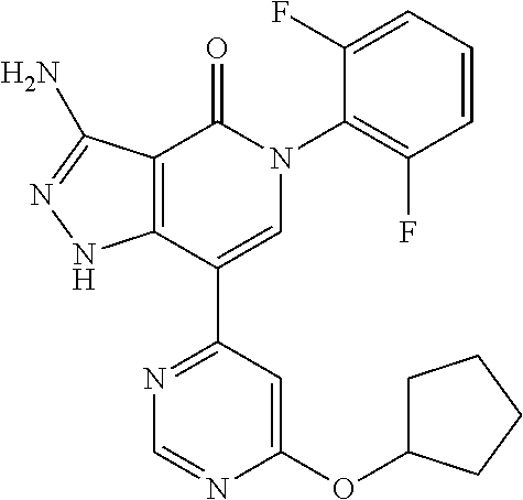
C12=C(C(C3=NC=NC(OC4CCCC4)=C3)=CN(C3=C(F)C=CC=C3F)C1=O)NN=C2N
